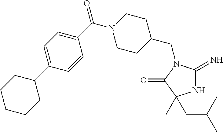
N1C(=N)N(CC2CCN(C(C3=CC=C(C4CCCCC4)C=C3)=O)CC2)C(=O)C1(CC(C)C)C
